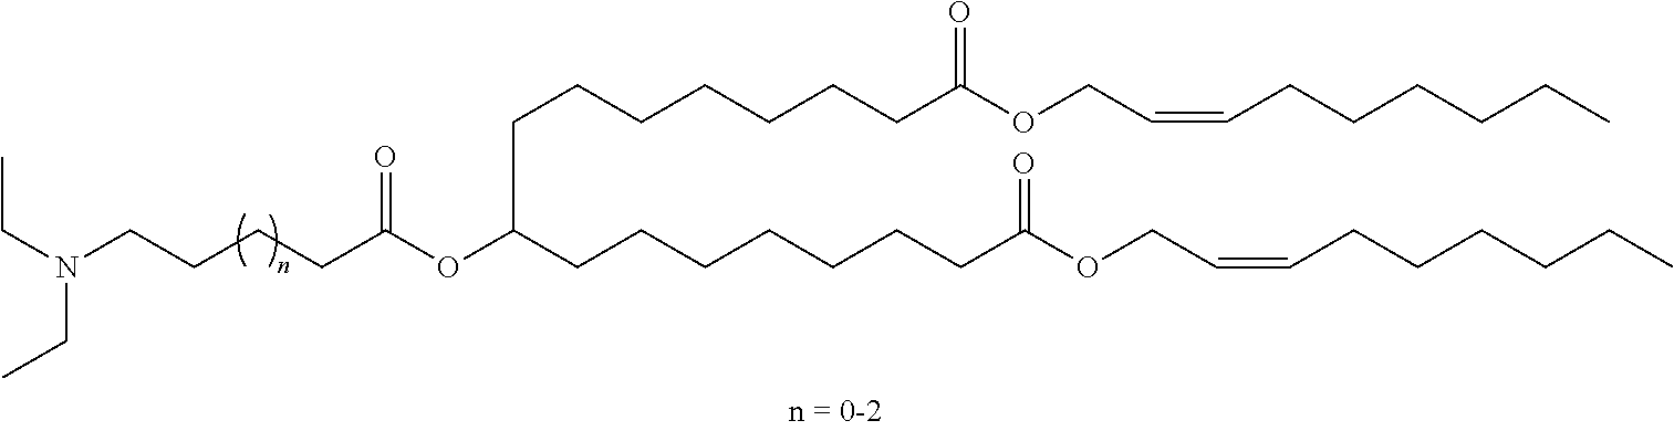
C(CCCC(OC(CCCCCCCC(OCC=CCCCCCC)=O)CCCCCCCC(OCC=CCCCCCC)=O)=O)N(CC)CC
